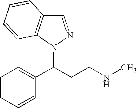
C1=CC=CC(C(CCNC)N2C3=C(C=N2)C=CC=C3)=C1
